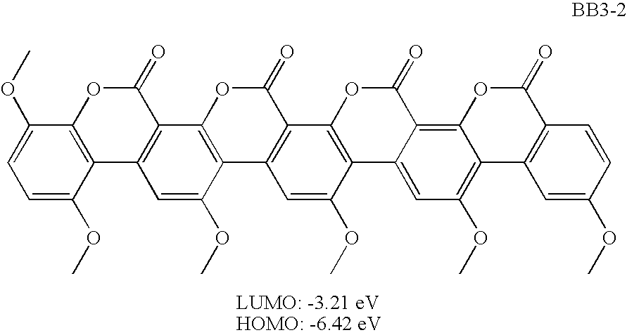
C1(OC)=CC=C(OC)C2=C1C1=C(C(=O)O2)C2=C(C(OC)=C1)C1=C(C(=O)O2)C2=C(C(OC)=C1)C1=CC(OC)=C3C(=C1C(=O)O2)OC(=O)C1=C3C=C(OC)C=C1
